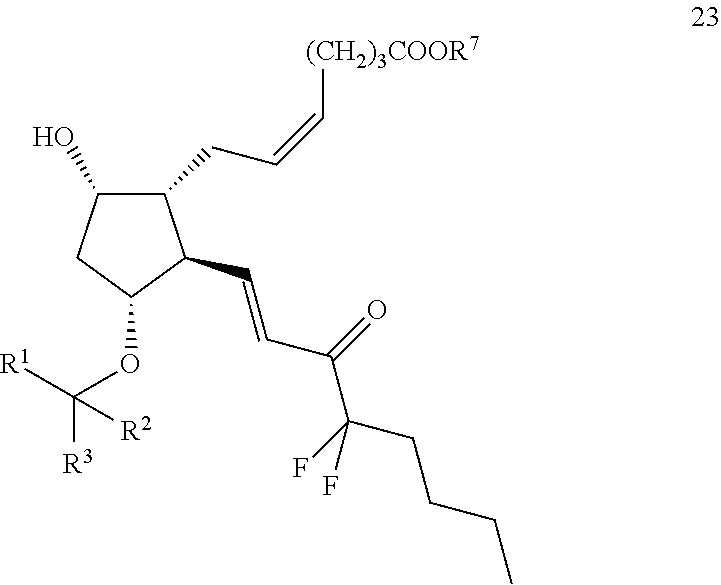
C1(O)C(CC=C[(CH2)3COOR7])C(C=CC(C(F)(CCCC)F)=O)C(OC([R1])([R3])[R2])C1
